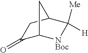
C1(=O)C2[NBoc]C([Me])([H])C(C1)C2
